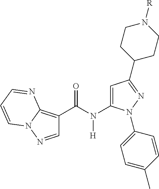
C1(C(N(C2=CC(C3CCN([R])CC3)=NN2C2=CC=C(C)C=C2)[H])=O)=C2N(N=C1)C=CC=N2
